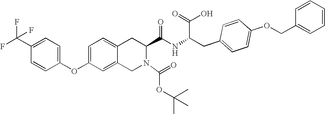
C12=CC=C(OC3=CC=C(C(F)(F)F)C=C3)C=C1CN(C(=O)OC(C)(C)C)C(C(NC(CC1=CC=C(OCC3=CC=CC=C3)C=C1)C(=O)O)=O)C2
